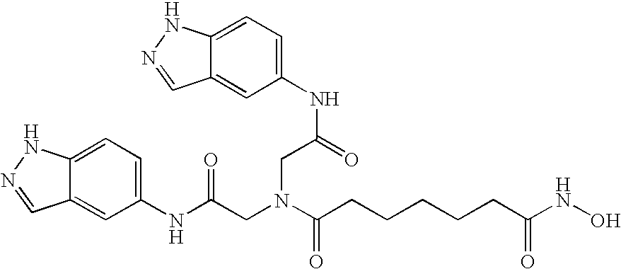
C1(NC(=O)CN(CC(NC2=CC=C3C(=C2)C=NN3)=O)C(=O)CCCCCC(NO)=O)=CC=C2C(=C1)C=NN2
